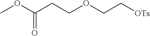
COC(=O)CCOCC[OTs]
